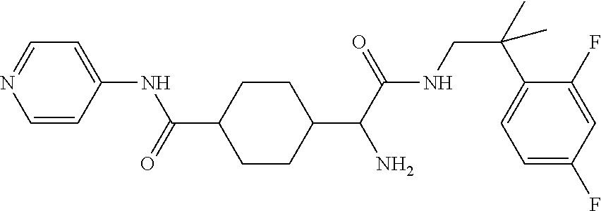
C1=CC(NC(=O)C2CCC(C(C(NCC(C3=CC=C(F)C=C3F)(C)C)=O)N)CC2)=CC=N1
